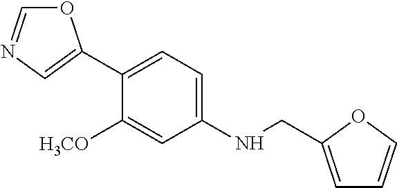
C1(C2=CN=CO2)=CC=C(NCC2=CC=CO2)C=C1[H3CO]
